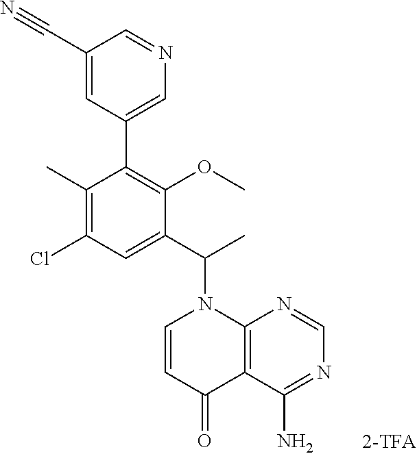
C1(C)=C(Cl)C=C(C(C)N2C=CC(=O)C3=C2N=CN=C3N)C(OC)=C1C1=CN=CC(C#N)=C1
